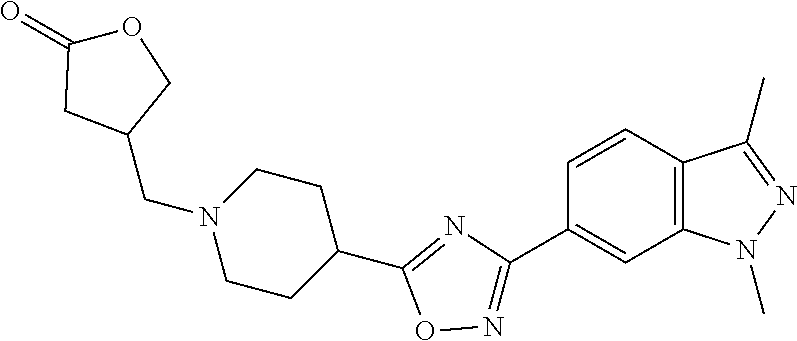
C(N1CCC(C2=NC(C3=CC4=C(C=C3)C(C)=NN4C)=NO2)CC1)C1COC(=O)C1
